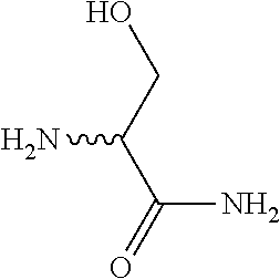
OCC(C(=O)N)N
